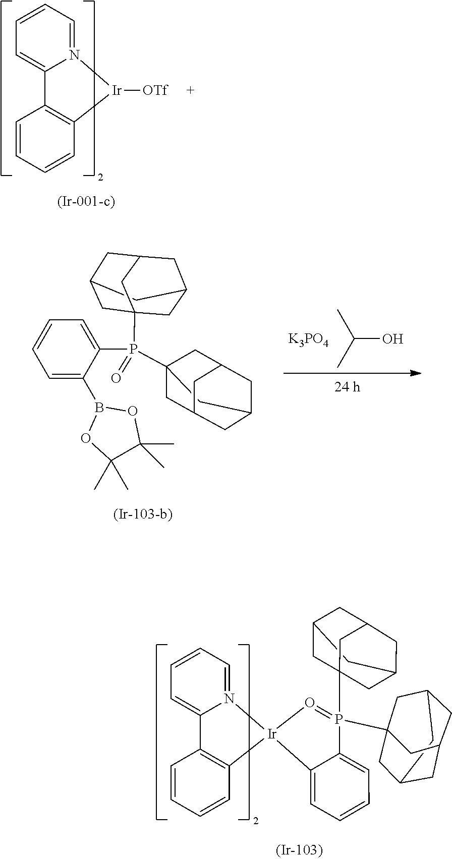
C1=CC=CC2=C1C1=CC=CC=N1[Ir]2[OTf].P(C12CC3CC(CC(C1)C3)C2)(=O)(C1=CC=CC=C1B1OC(C)(C)C(C)(C)O1)C12CC3CC(CC(C1)C3)C2.[K3PO4].C(O)(C)C.C12CC3CC(P4(C56CC7CC(CC(C5)C7)C6)=O[Ir]5(C6=CC=CC=C64)C4=C(C=CC=C4)C4=CC=CC=N45)(C1)CC(C2)C3
